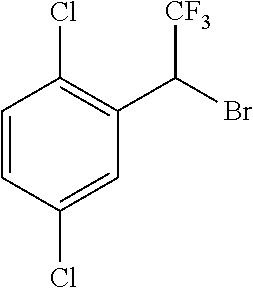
C1=CC(Cl)=CC(C(Br)[CF3])=C1Cl
